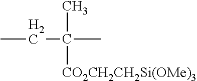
CCC(C)([CO2CH2CH2Si(OMe)3])C
